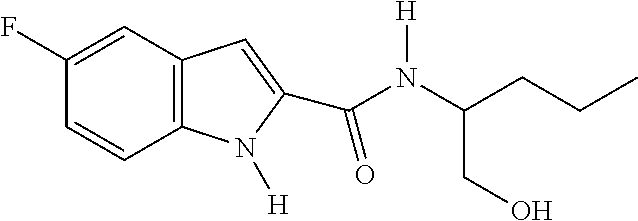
C1(F)=CC2=C(C=C1)N([H])C(C(=O)N(C(CCC)CO)[H])=C2
